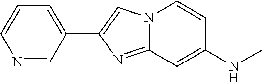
C1(C2=CN3C(=N2)C=C(NC)C=C3)=CC=CN=C1
